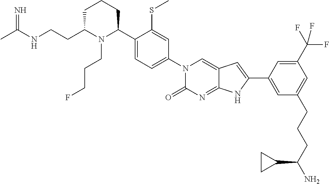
C1C(CCNC(C)=N)N(CCCF)C(C2=CC=C(N3C(=O)N=C4C(=C3)C=C(C3=CC(CCCC(N)C5CC5)=CC(C(F)(F)F)=C3)N4)C=C2SC)CC1
